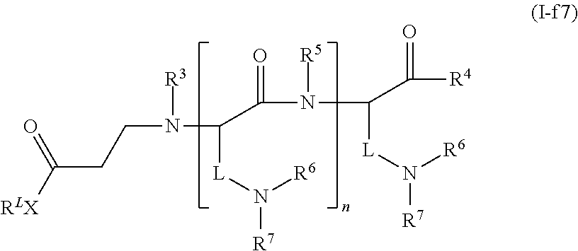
C(CCN([R3])C([L]N([R7])[R6])C(=O)N(C(C([R4])=O)[L]N([R7])[R6])[R5])([RLX])=O
